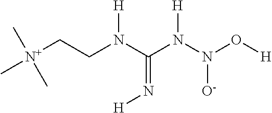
[N+](CCN(C(N(N(O[H])[O-])[H])=N[H])[H])(C)(C)C
